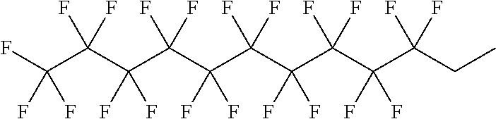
FC(C(F)(F)C(C(F)(F)C(C(F)(F)C(C(F)(F)C(C(F)(F)CC)(F)F)(F)F)(F)F)(F)F)(F)F
